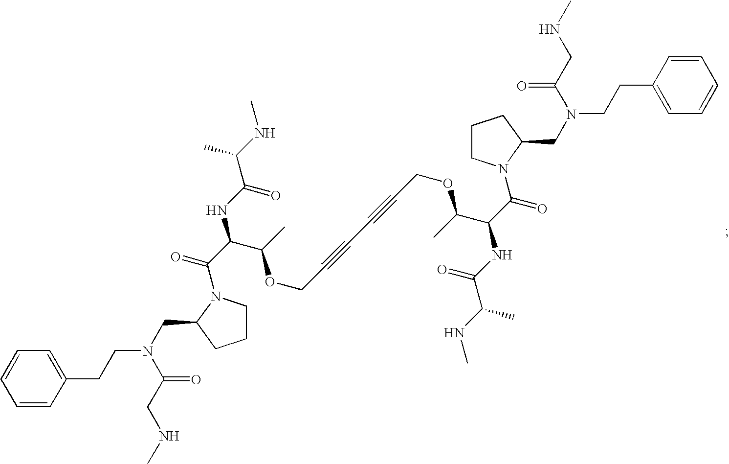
C1=CC(CCN(C(=O)CNC)CC2CCCN2C(=O)C(C(OCC#CC#CCOC(C(C(N2C(CN(CCC3=CC=CC=C3)C(=O)CNC)CCC2)=O)NC(=O)C(NC)C)C)C)NC(=O)C(NC)C)=CC=C1
